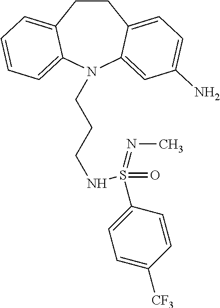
C1CC2=CC=C(N)C=C2N(CCCNS(C2=CC=C([CF3])C=C2)(=O)=NC)C2=CC=CC=C12
